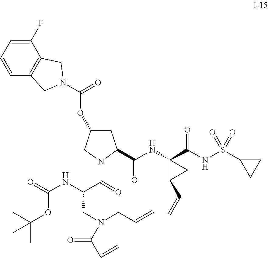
C1(F)=CC=CC2=C1CN(C(=O)OC1CC(C(=O)NC3(C(NS(C4CC4)(=O)=O)=O)C(C=C)C3)N(C(=O)C(NC(=O)OC(C)(C)C)CN(CC=C)C(C=C)=O)C1)C2
